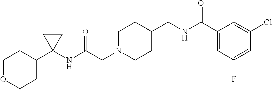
C1N(CC(=O)NC2(C3CCOCC3)CC2)CCC(CNC(C2=CC(F)=CC(Cl)=C2)=O)C1
